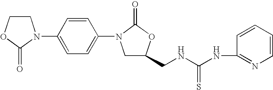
C1COC(=O)N1C1=CC=C(N2CC(CNC(=S)NC3=NC=CC=C3)OC2=O)C=C1
